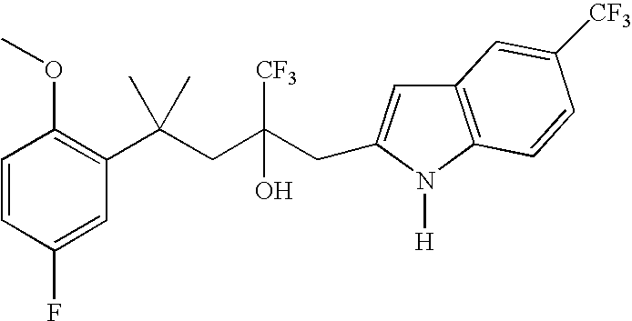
C1(F)=CC(C(CC(CC2=CC3=C(N2[H])C=CC([CF3])=C3)([CF3])O)(C)C)=C(OC)C=C1
